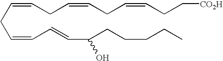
C(CC=CC=CC(CCCCC)O)=CCC=CCC=CCC[CO2H]
